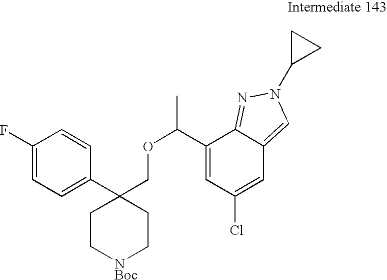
C(C1=CC(Cl)=CC2=CN(C3CC3)N=C12)(OCC1(C2=CC=C(F)C=C2)CC[NBoc]CC1)C
